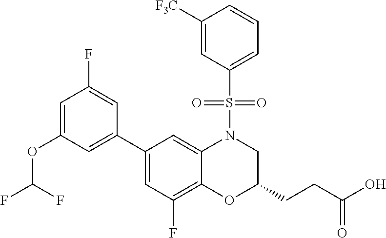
C1(C2=CC(OC(F)F)=CC(F)=C2)=CC(F)=C2C(=C1)N(S(C1=CC=CC([F3C])=C1)(=O)=O)CC(CCC(O)=O)O2
